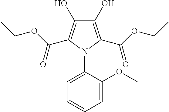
C1(O)=C(C(OCC)=O)N(C2=CC=CC=C2OC)C(C(OCC)=O)=C1O
